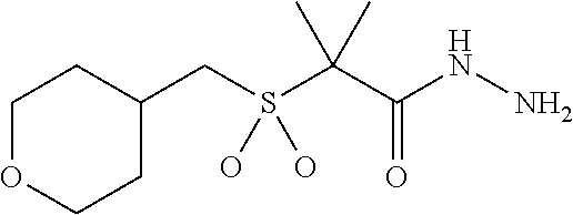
C1(CS(C(C(NN)=O)(C)C)(O)O)CCOCC1
